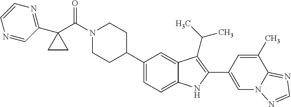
C(N1CCC(C2=CC=C3C(=C2)C(C(C)C)=C(C2=CN4C(=NC=N4)C(C)=C2)N3)CC1)(C1(C2=NC=CN=C2)CC1)=O
